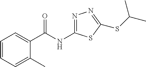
N1=C(NC(C2=CC=CC=C2C)=O)SC(SC(C)C)=N1
